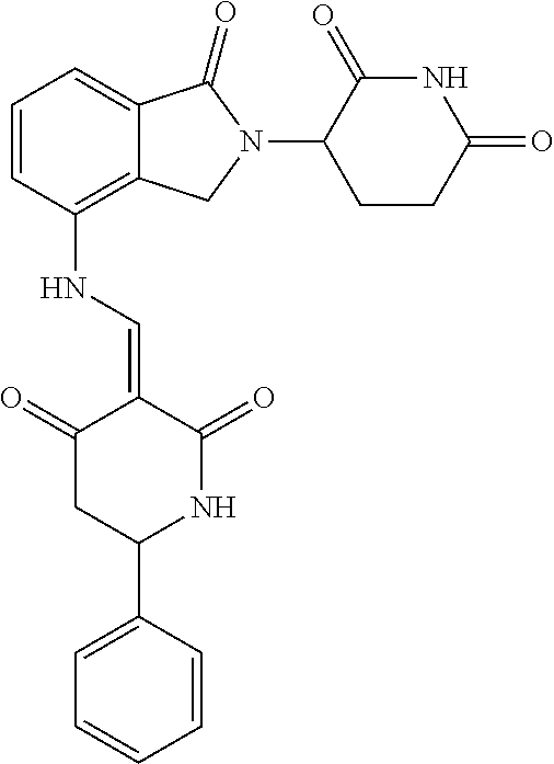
C12=C(NC=C3C(=O)CC(C4=CC=CC=C4)NC3=O)C=CC=C1C(=O)N(C1C(=O)NC(=O)CC1)C2
